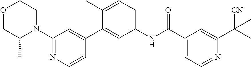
O1CC(C)N(C2=NC=CC(C3=CC(NC(C4=CC=NC(C(C)([CN])C)=C4)=O)=CC=C3C)=C2)CC1
